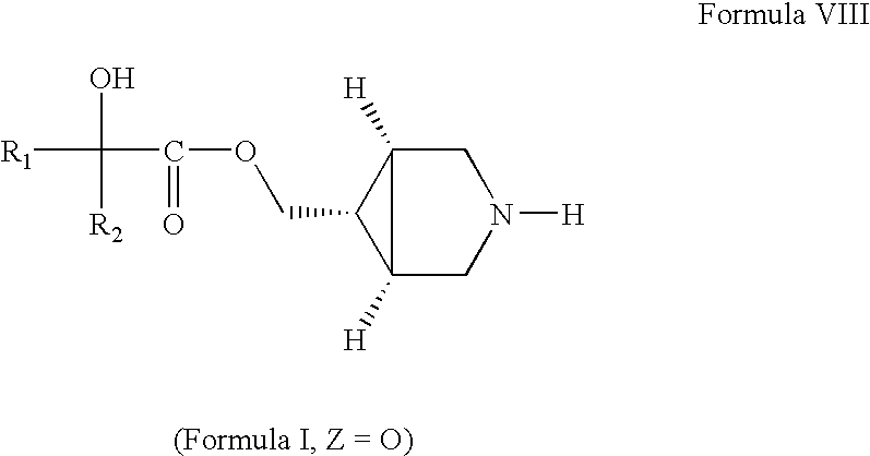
C12([H])CN([H])CC1([H])C2COC(C(O)([R2])[R1])=O
